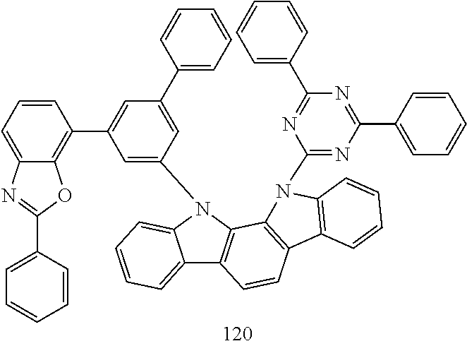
C12=CC=CC=C1N(C1=CC(C3=C4C(=CC=C3)N=C(C3=CC=CC=C3)O4)=CC(C3=CC=CC=C3)=C1)C1=C2C=CC2=C1N(C1=NC(C3=CC=CC=C3)=NC(C3=CC=CC=C3)=N1)C1=C2C=CC=C1
